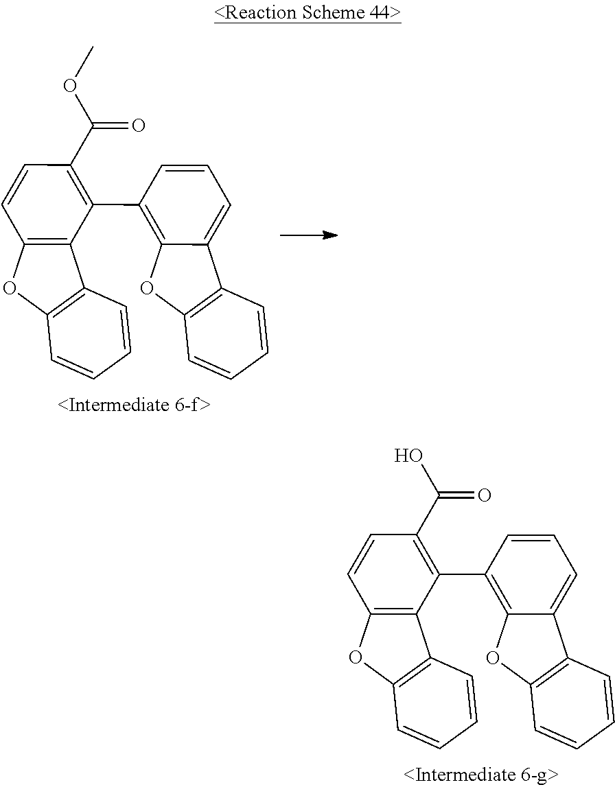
C12=C(OC3=C1C(C1=C4C(=CC=C1)C1=C(O4)C=CC=C1)=C(C(O)=O)C=C3)C=CC=C2.C12=C(OC3=C1C(C1=C4C(=CC=C1)C1=C(O4)C=CC=C1)=C(C(OC)=O)C=C3)C=CC=C2
